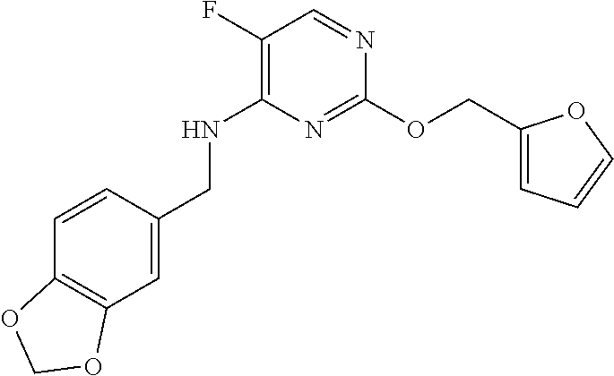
N1=C(OCC2=CC=CO2)N=CC(F)=C1NCC1=CC2=C(C=C1)OCO2
